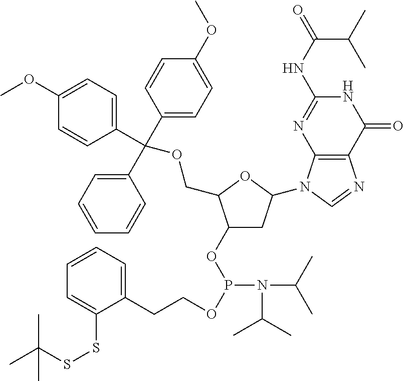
C1(OP(OCCC2=CC=CC=C2SSC(C)(C)C)N(C(C)C)C(C)C)CC(N2C3=C(N=C2)C(=O)NC(NC(C(C)C)=O)=N3)OC1COC(C1=CC=CC=C1)(C1=CC=C(OC)C=C1)C1=CC=C(OC)C=C1
